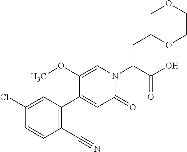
C(C(N1C=C(OC)C(C2=C(C#N)C=CC(Cl)=C2)=CC1=O)C(O)=O)C1OCCOC1
